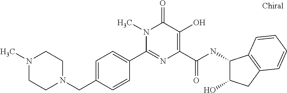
C1(C2=NC(C(NC3C(O)CC4=C3C=CC=C4)=O)=C(O)C(=O)N2C)=CC=C(CN2CCN(C)CC2)C=C1
